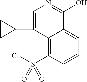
C12=C(S(Cl)(=O)=O)C=CC=C1C(O)=NC=C2C1CC1
